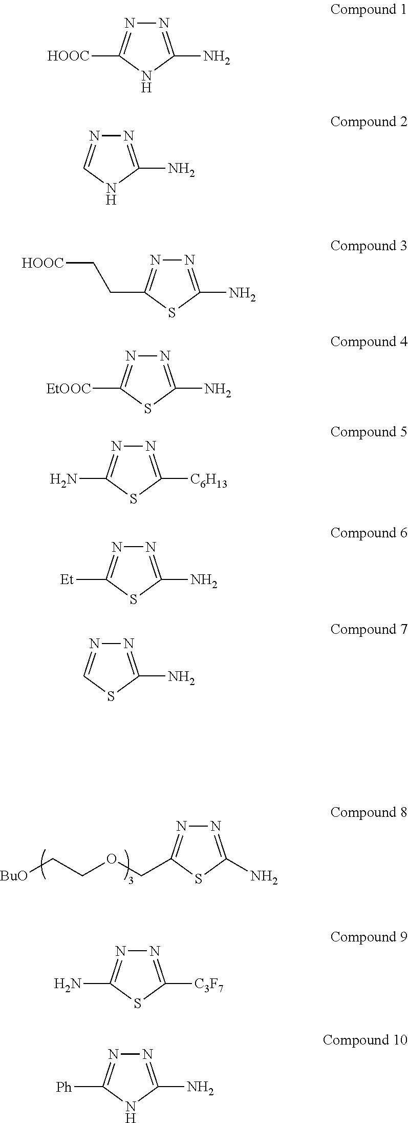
N1=C(N)SC(COCC[BuO])=N1.N1=C(N)NC([HOOC])=N1.N1=C(N)NC=N1.N1=C(N)SC(CC[HOOC])=N1.N1=C(N)SC([EtOOC])=N1.N1=C([C6H13])SC(N)=N1.N1=C(N)SC([Et])=N1.N1=C(N)SC=N1.N1=C([C3F7])SC(N)=N1.N1=C(N)NC([Ph])=N1
